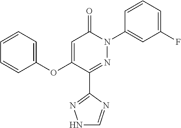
C1=C(OC2=CC=CC=C2)C(C2=NNC=N2)=NN(C2=CC(F)=CC=C2)C1=O
